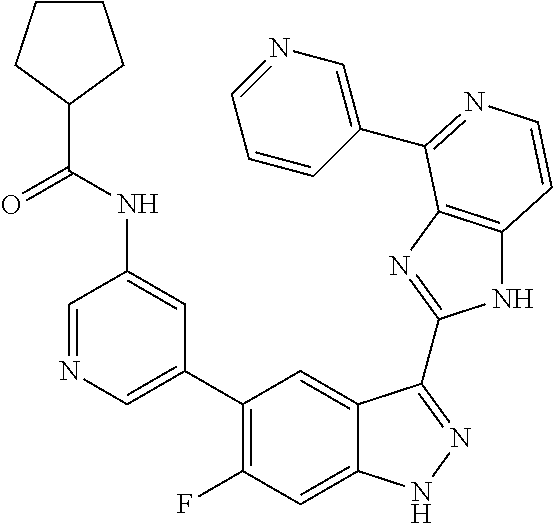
C1=C(C2=C(F)C=C3C(=C2)C(C2=NC4=C(N2)C=CN=C4C2=CN=CC=C2)=NN3)C=C(NC(C2CCCC2)=O)C=N1
